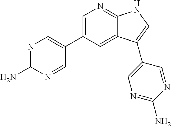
C1=C(C2=CN=C(N)N=C2)C=C2C(=N1)NC=C2C1=CN=C(N)N=C1
